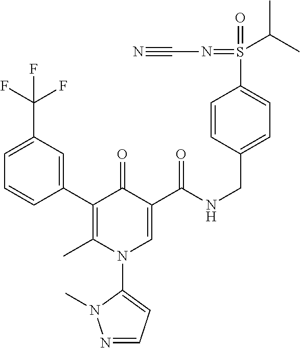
C1(C2=C(C)N(C3=CC=NN3C)C=C(C(NCC3=CC=C(S(=O)(=NC#N)C(C)C)C=C3)=O)C2=O)=CC(C(F)(F)F)=CC=C1
